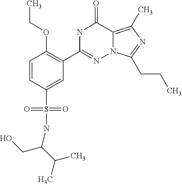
N1C(C2=C(OCC)C=CC(S(=O)(=O)NC(CO)C(C)C)=C2)=NN2C(=C(C)N=C2CCC)C1=O
